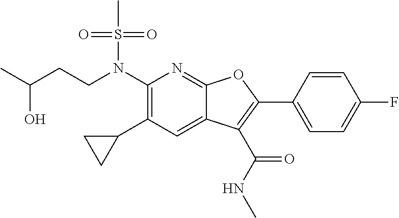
N(C1=C(C2CC2)C=C2C(=N1)OC(C1=CC=C(F)C=C1)=C2C(NC)=O)(S(C)(=O)=O)CCC(C)O
